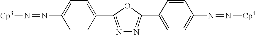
C1=C(N=N[Cp3])C=CC(C2=NN=C(C3=CC=C(N=N[Cp4])C=C3)O2)=C1
